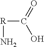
[R](C(=O)O)N
